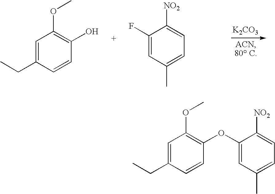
C1=C(CC)C=CC(O)=C1OC.C1(F)=CC(C)=CC=C1[NO2].[K2CO3].C1=C(CC)C=CC(OC2=CC(C)=CC=C2[NO2])=C1OC
